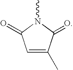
C1=C(C)C(=O)N(C)C1=O
